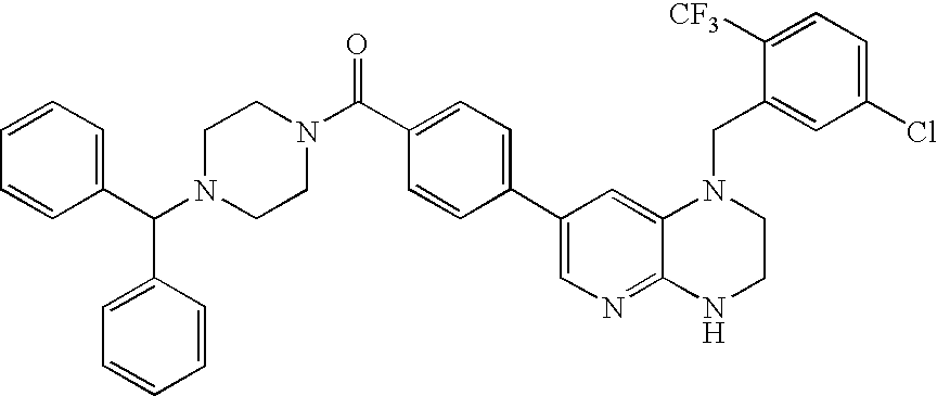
C1(C2=CC=C(C(=O)N3CCN(C(C4=CC=CC=C4)C4=CC=CC=C4)CC3)C=C2)=CN=C2C(=C1)N(CC1=CC(Cl)=CC=C1[CF3])CCN2
